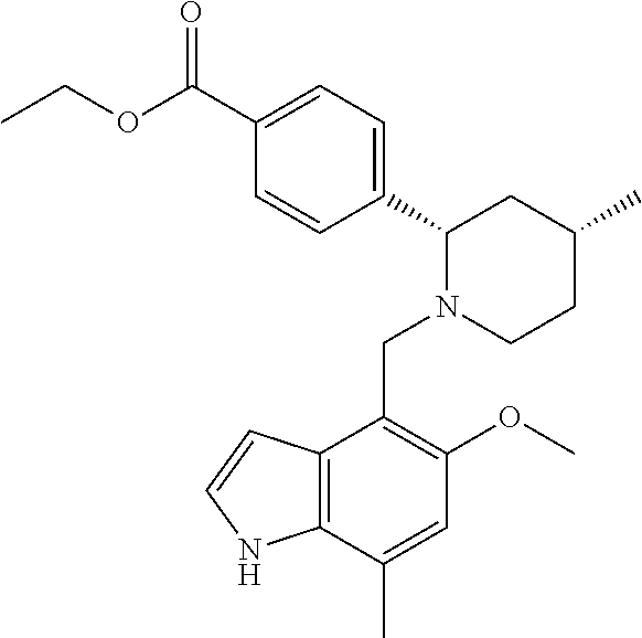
C1(C(OCC)=O)=CC=C(C2N(CC3=C(OC)C=C(C)C4=C3C=CN4)CCC(C)C2)C=C1
